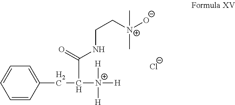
[Cl-].[N+]([H])([H])([H])C(CC1=CC=CC=C1)C(=O)NCC[N+]([O-])(C)C
